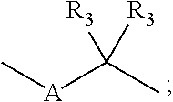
[A](C(C)([R3])[R3])C
